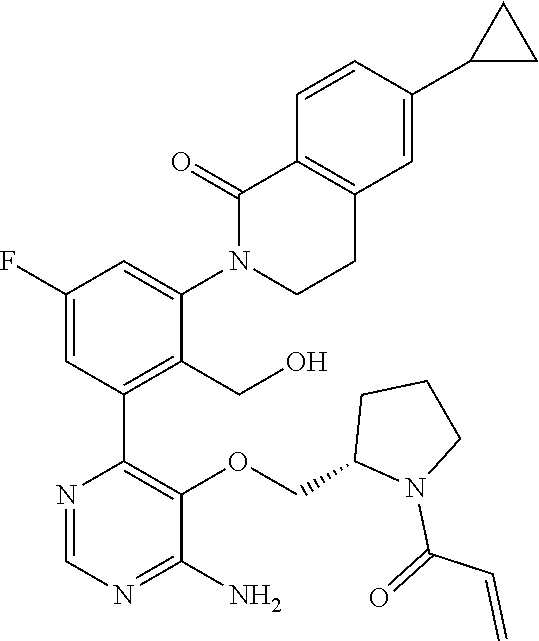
C1(F)=CC(C2=C(OCC3N(C(=O)C=C)CCC3)C(N)=NC=N2)=C(CO)C(N2C(=O)C3=C(C=C(C4CC4)C=C3)CC2)=C1
